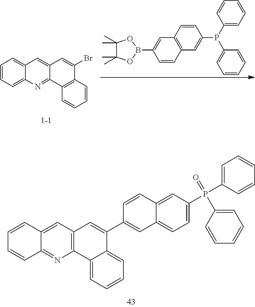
C12=C(C=C3C(=N1)C=CC=C3)C=C(C1=CC3=CC=C(P(C4=CC=CC=C4)(=O)C4=CC=CC=C4)C=C3C=C1)C1=CC=CC=C21.C1=C(B2OC(C)(C)C(C)(C)O2)C=CC2=C1C=CC(P(C1=CC=CC=C1)C1=CC=CC=C1)=C2.C1=CC=C2C(=C1)C=C1C(=N2)C2=C(C(Br)=C1)C=CC=C2
